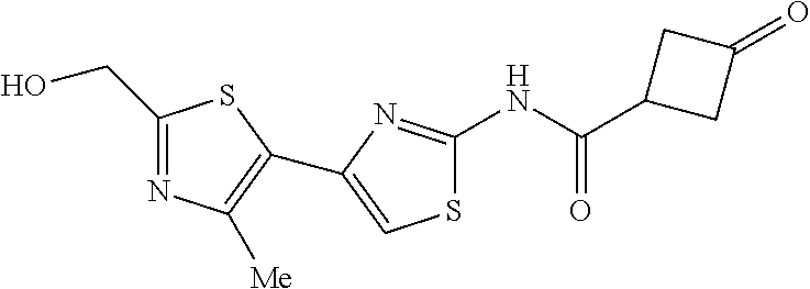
C1(CO)=NC([Me])=C(C2=CSC(NC(C3CC(=O)C3)=O)=N2)S1
